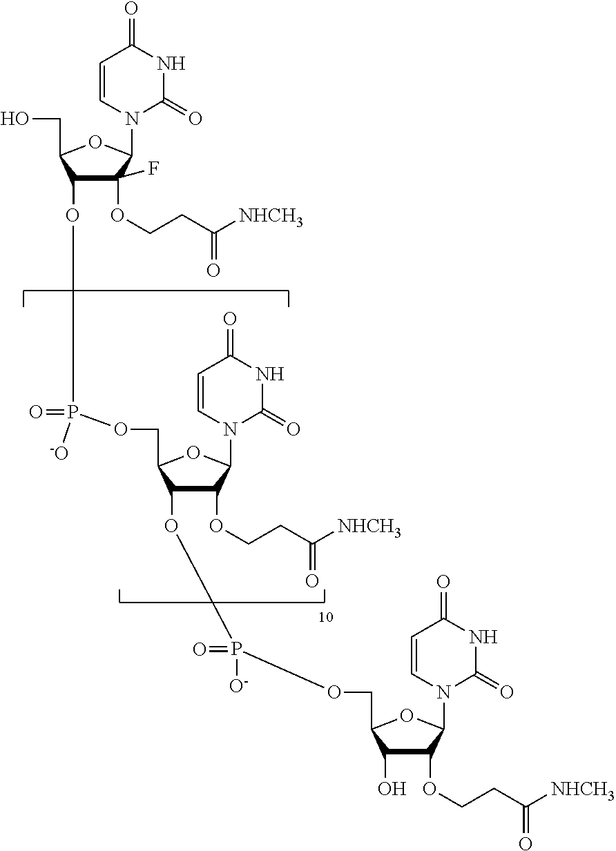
C1(OCCC([NHCH3])=O)(F)C(OP(=O)(OCC2C(OP(OCC3C(O)C(OCCC([NHCH3])=O)C(N4C(=O)NC(=O)C=C4)O3)(=O)[O-])C(OCCC([NHCH3])=O)C(N3C(=O)NC(=O)C=C3)O2)[-O])C(CO)OC1N1C(=O)NC(=O)C=C1
